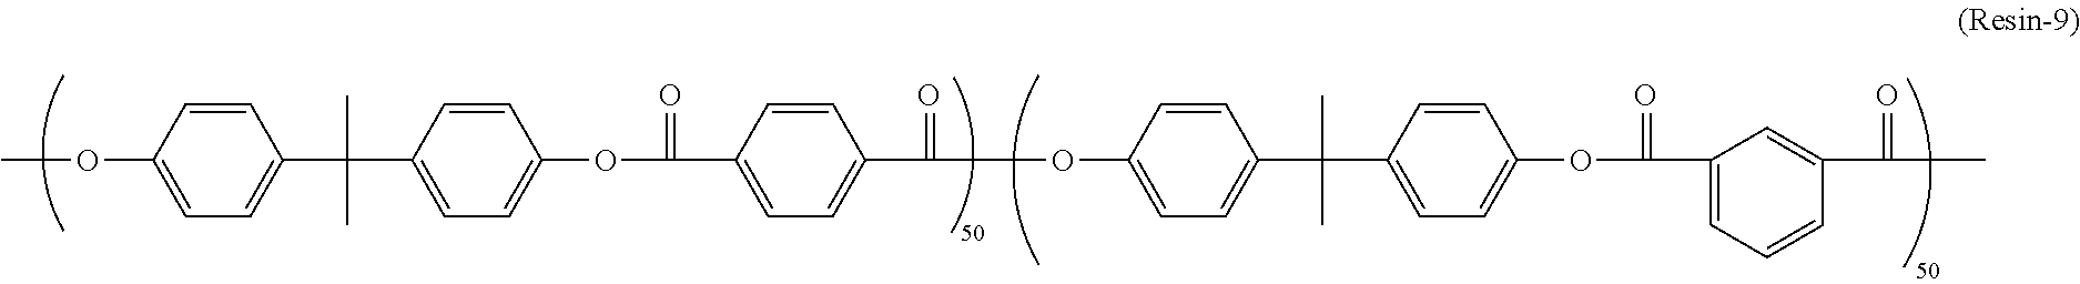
COC1=CC=C(C(C2=CC=C(OC(C3=CC=C(C(OC4=CC=C(C(C5=CC=C(OC(C6=CC=CC(C(C)=O)=C6)=O)C=C5)(C)C)C=C4)=O)C=C3)=O)C=C2)(C)C)C=C1
